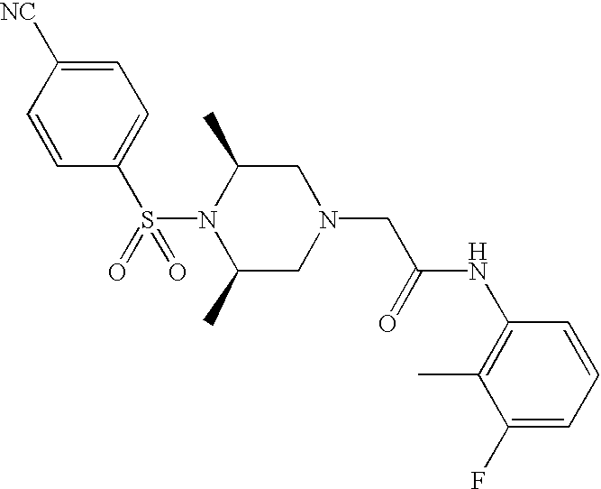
S(N1C(C)CN(CC(NC2=C(C)C(F)=CC=C2)=O)CC1C)(=O)(C1=CC=C([NC])C=C1)=O
